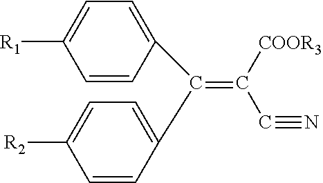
C1=C([R1])C=CC(C(=C(C#N)[COOR3])C2=CC=C([R2])C=C2)=C1
